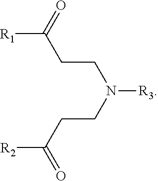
C(CC([R1])=O)N(CCC([R2])=O)[R3]
